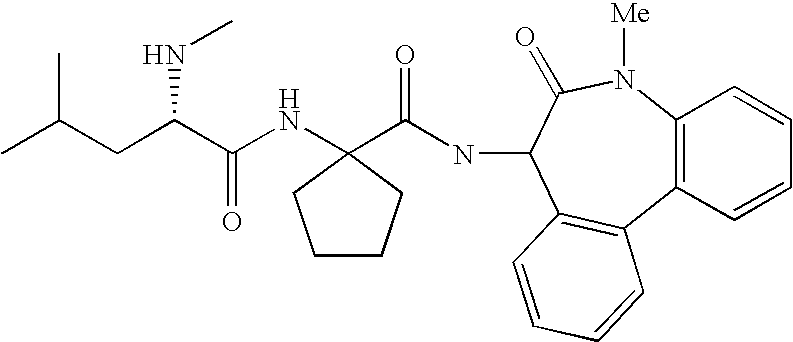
CC(CC(C(NC1(C(NC2C3=C(C4=C(N([Me])C2=O)C=CC=C4)C=CC=C3)=O)CCCC1)=O)NC)C
